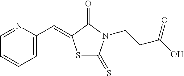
S1C(=S)N(CCC(O)=O)C(=O)C1=CC1=CC=CC=N1
